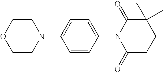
C1CN(C2=CC=C(N3C(=O)CCC(C)(C)C3=O)C=C2)CCO1
